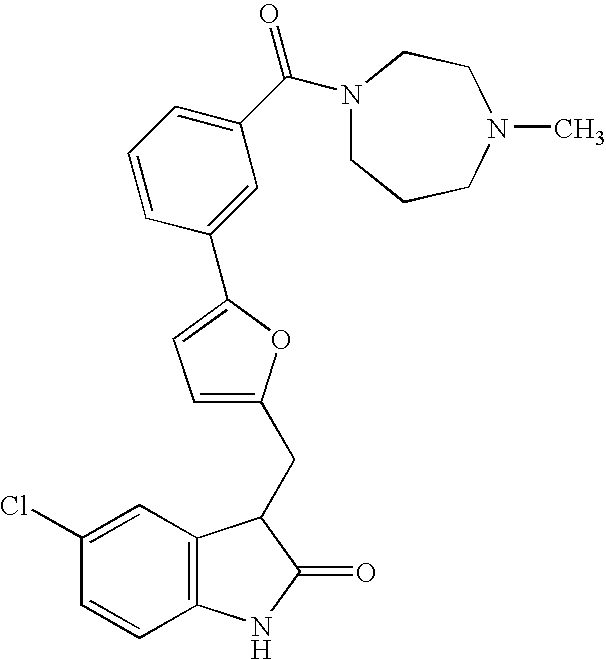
C12=C(NC(=O)C1CC1=CC=C(C3=CC(C(N4CCCN(C)CC4)=O)=CC=C3)O1)C=CC(Cl)=C2
